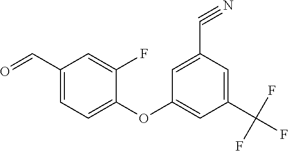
C1(OC2=CC(C(F)(F)F)=CC(C#N)=C2)=CC=C(C=O)C=C1F
